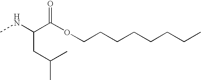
C(CCCCCCC)OC(C(NC)CC(C)C)=O
